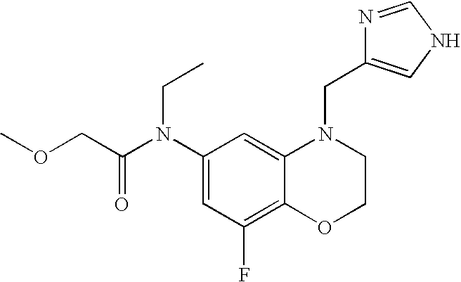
C1(N(C(COC)=O)CC)=CC(F)=C2C(=C1)N(CC1=CNC=N1)CCO2
